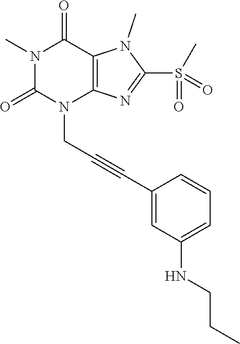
N1(C)C(=O)N(CC#CC2=CC(NCCC)=CC=C2)C2=C(C1=O)N(C)C(S(C)(=O)=O)=N2
